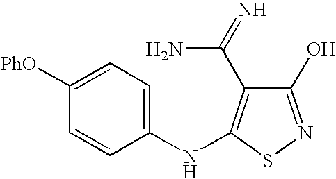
C1(O)=NSC(NC2=CC=C([PhO])C=C2)=C1C(=N)N
